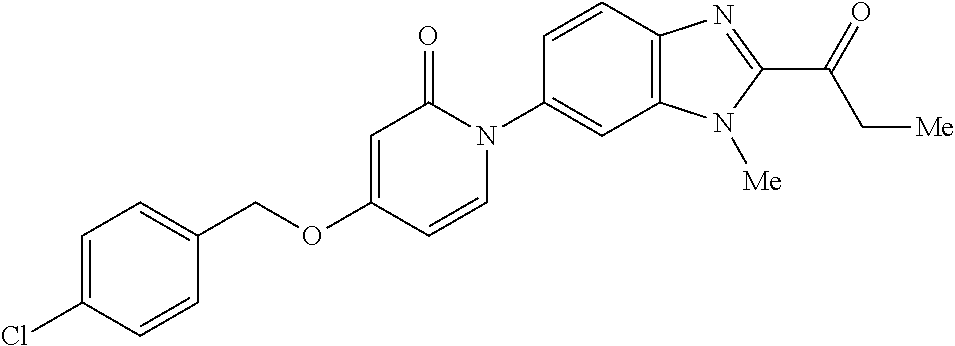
C(OC1=CC(=O)N(C2=CC3=C(C=C2)N=C(C(=O)C[Me])N3[Me])C=C1)C1=CC=C(Cl)C=C1
